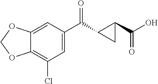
C1=C(C(C2CC2C(O)=O)=O)C=C2C(=C1Cl)OCO2
